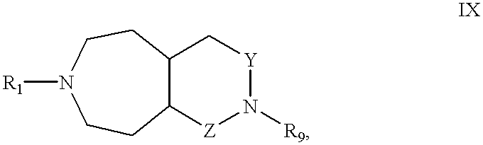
C1N([R1])CCC2C(C1)C[Y]N([R9])[Z]2
